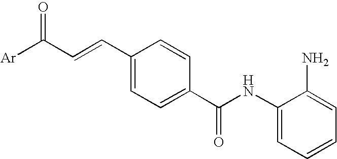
C1(NC(C2=CC=C(C=CC([Ar])=O)C=C2)=O)=CC=CC=C1N
